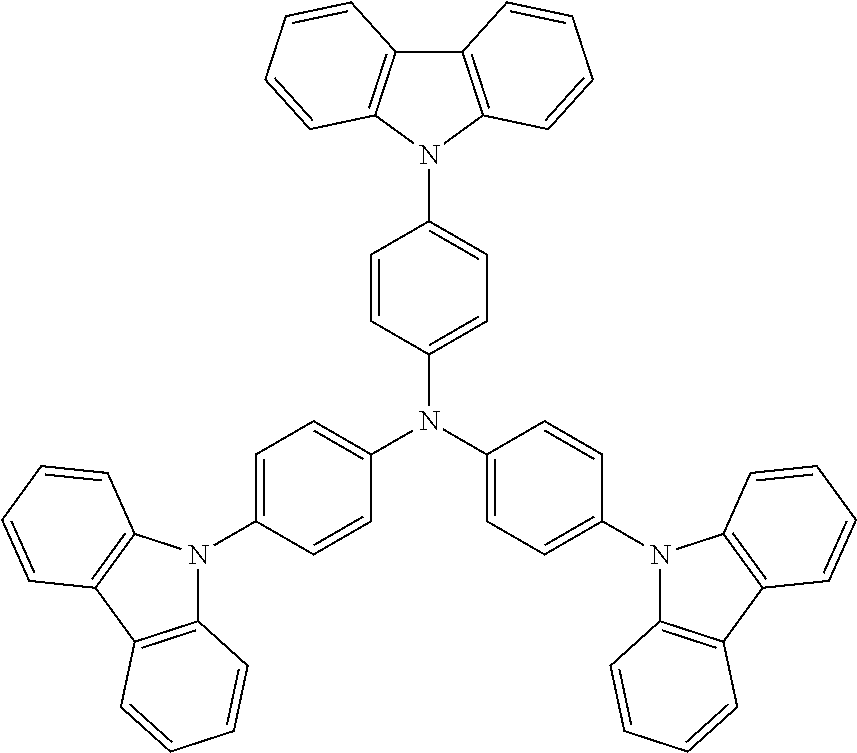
C1(N2C3=C(C4=C2C=CC=C4)C=CC=C3)=CC=C(N(C2=CC=C(N3C4=C(C5=C3C=CC=C5)C=CC=C4)C=C2)C2=CC=C(N3C4=C(C5=C3C=CC=C5)C=CC=C4)C=C2)C=C1
